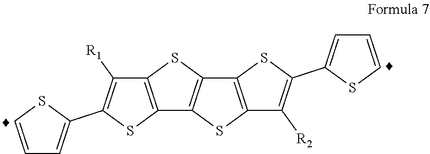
C12=C(SC(C3=CC=CS3)=C1[R2])C1=C(S2)C2=C(S1)C([R1])=C(C1=CC=CS1)S2
